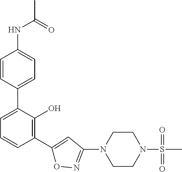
N(C1=CC=C(C2=CC=CC(C3=CC(N4CCN(S(=O)(=O)C)CC4)=NO3)=C2O)C=C1)C(=O)C
